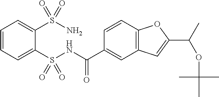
C1=CC=C(S(NC(C2=CC3=C(C=C2)OC(C(C)OC(C)(C)C)=C3)=O)(=O)=O)C(S(N)(=O)=O)=C1
